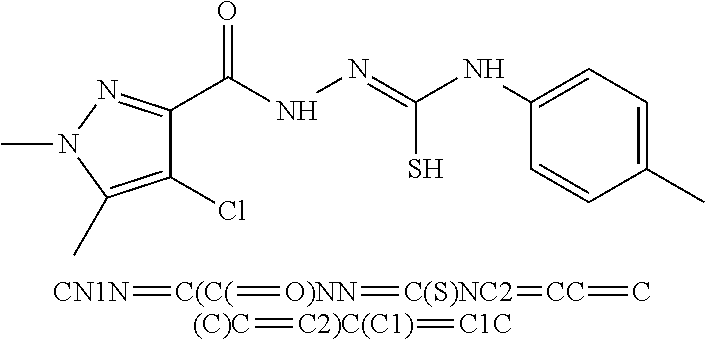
C1(Cl)=C(C)N(C)N=C1C(NN=C(NC1=CC=C(C)C=C1)S)=O.[CN1N]=[C(C(]=[O)NN]=[C(S)NC2]=[CC]=C.[(C)C]=[C2)C(C1)]=[C1C]
